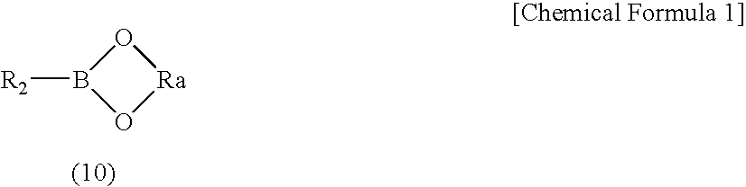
B1([R2])O[Ra]O1
